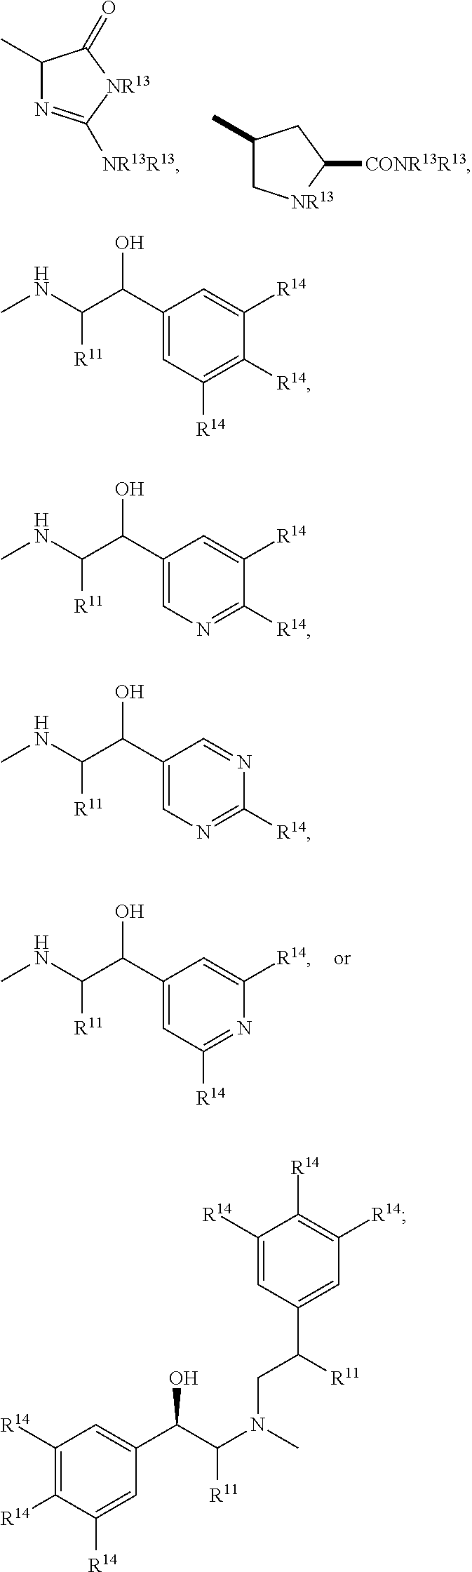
C1(C)N=C([NR13R13])[NR13]C1=O.C1(C)C[NR13]C([CONR13R13])C1.CNC(C(C1=CC([R14])=NC([R14])=C1)O)[R11].CNC(C(C1=CC([R14])=C([R14])C([R14])=C1)O)[R11].CNC(C(C1=CN=C([R14])C([R14])=C1)O)[R11].CNC(C(C1=CN=C([R14])N=C1)O)[R11].C1([R14])=C([R14])C([R14])=CC(C(C(N(C)CC(C2=CC([R14])=C([R14])C([R14])=C2)[R11])[R11])O)=C1
